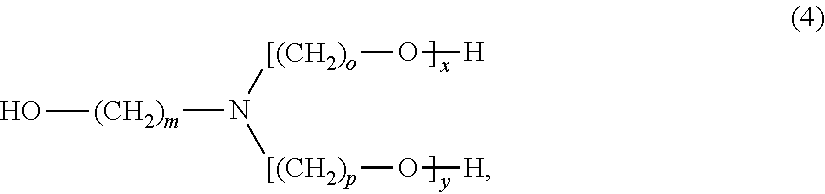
[(CH2)m](N([[(CH2)o]O[H])[[(CH2)p]O[H])O
